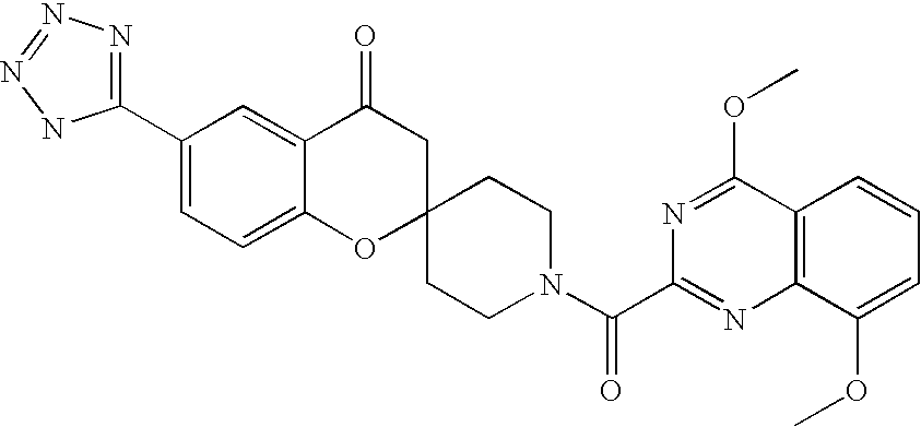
C12=CC=C(C3=NN=NN3)C=C1C(=O)CC1(O2)CCN(C(C2=NC3=C(C(OC)=N2)C=CC=C3OC)=O)CC1
